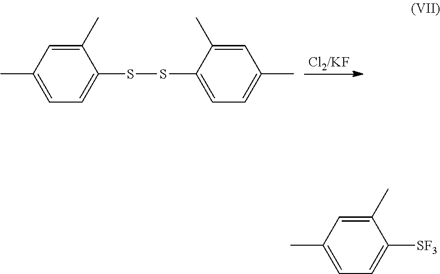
C1(C)=CC(C)=CC=C1[SF3].C1(C)=CC(C)=CC=C1SSC1=CC=C(C)C=C1C.[Cl2/KF]
